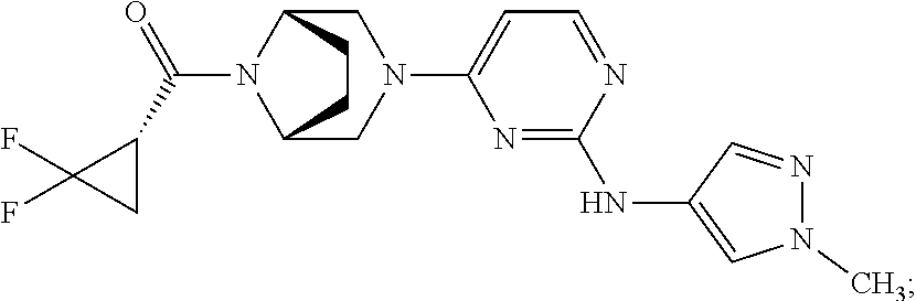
C12CN(C3=CC=NC(NC4=CN(C)N=C4)=N3)CC(N1C(C1C(F)(F)C1)=O)CC2
